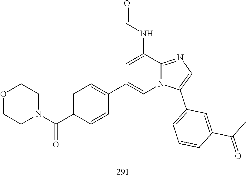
O1CCN(C(C2=CC=C(C3=CN4C(=NC=C4C4=CC=CC(C(=O)C)=C4)C(NC=O)=C3)C=C2)=O)CC1
